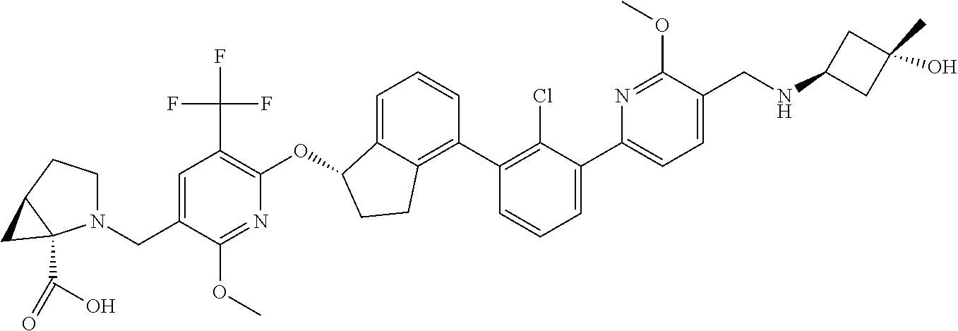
C1=C(CN2CCC3C2(C(O)=O)C3)C(OC)=NC(OC2C3=CC=CC(C4=C(Cl)C(C5=CC=C(CNC6CC(C)(O)C6)C(OC)=N5)=CC=C4)=C3CC2)=C1C(F)(F)F
